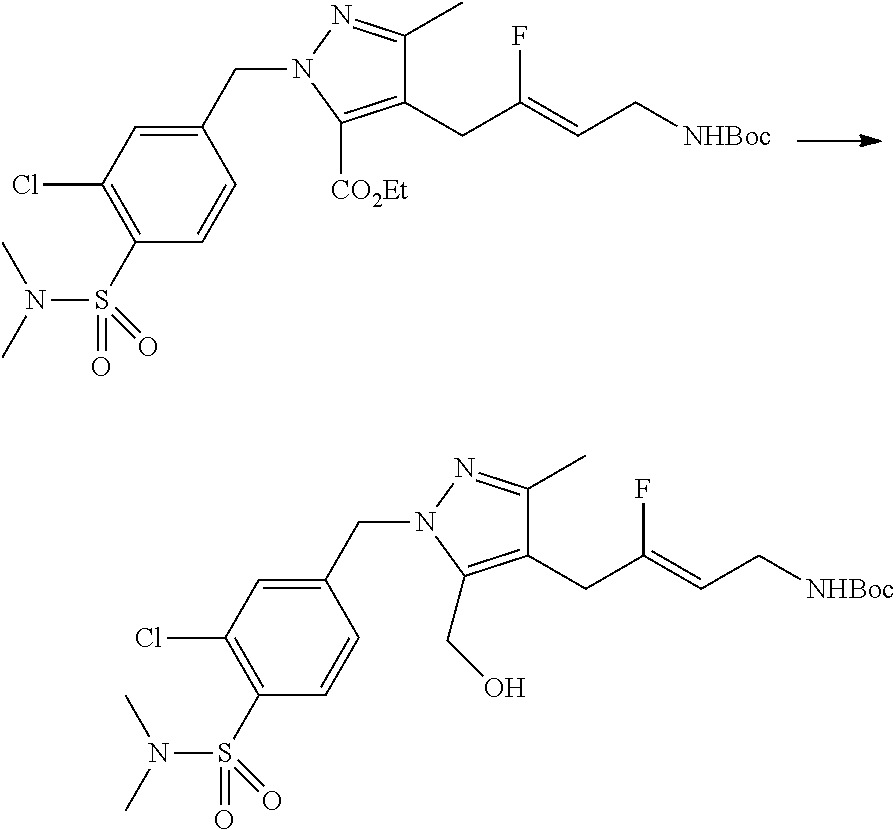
C1(Cl)=C(S(=O)(N(C)C)=O)C=CC(CN2N=C(C)C(CC(=CC[NHBoc])F)=C2CO)=C1.C1(Cl)=C(S(=O)(N(C)C)=O)C=CC(CN2N=C(C)C(CC(=CC[NHBoc])F)=C2[CO2Et])=C1
